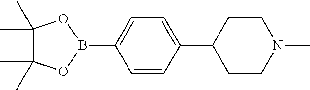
C1=C(B2OC(C)(C)C(C)(C)O2)C=CC(C2CCN(C)CC2)=C1
